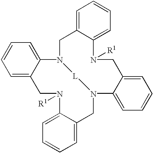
C1=CC=C2C(=C1)N1[L]N(CC3=CC=CC=C3N([R1])C2)C2=CC=CC=C2CN([R1])C2=CC=CC=C2C1
